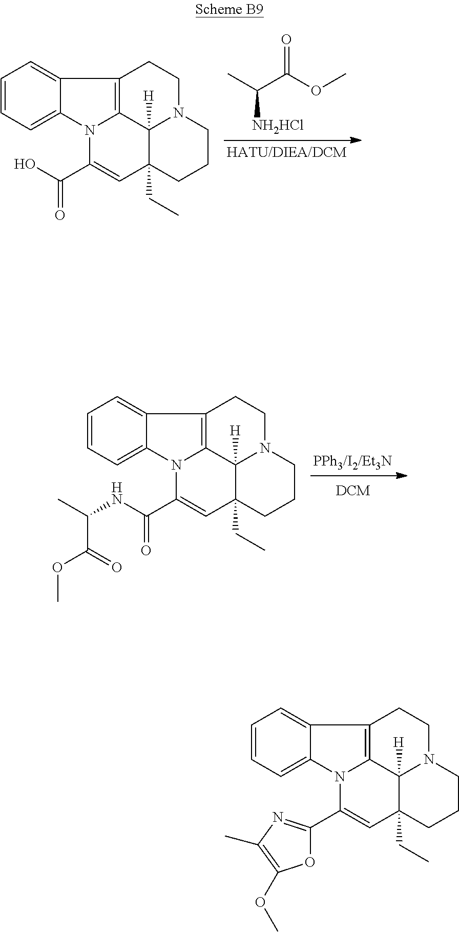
C1=CC=C2C(=C1)C1=C3N2C(C(O)=O)=CC2(CC)C3([H])N(CCC2)CC1.[HATU/DIEA/DCM].O=C(OC)C(C)[NH2HCl].C1=CC=C2C(=C1)C1=C3N2C(C(NC(C)C(=O)OC)=O)=CC2(CC)C3([H])N(CCC2)CC1.[DCM].[PPh3/I2/Et3N].C1=CC=C2C(=C1)C1=C3N2C(C2=NC(C)=C(OC)O2)=CC2(CC)C3([H])N(CCC2)CC1
